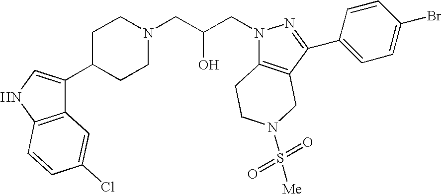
C1C(C2=CNC3=C2C=C(Cl)C=C3)CCN(CC(CN2C3=C(C(C4=CC=C(Br)C=C4)=N2)CN(S(=O)(=O)[Me])CC3)O)C1
